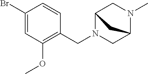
C1(Br)=CC(OC)=C(CN2C3CN(C)C(C2)C3)C=C1
